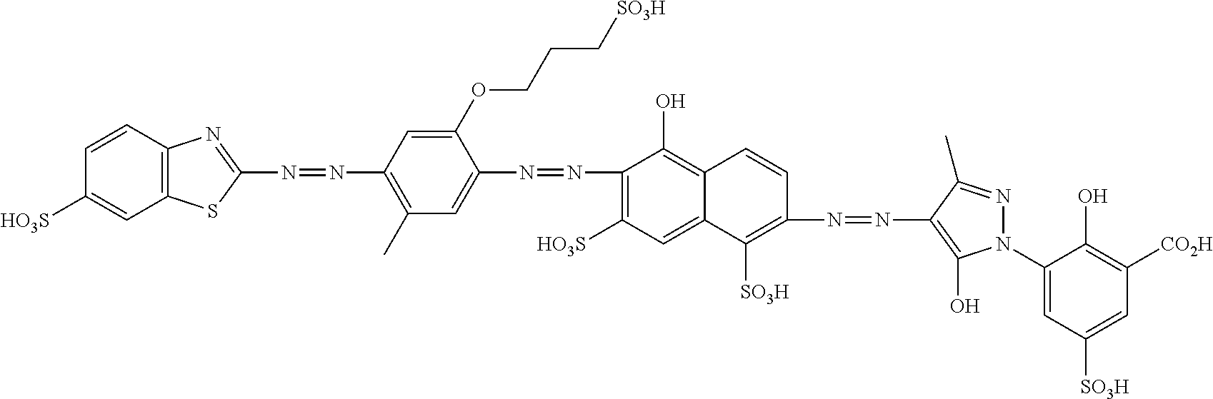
C1(N=NC2=CC(C)=C(N=NC3=NC4=C(S3)C=C([HO3S])C=C4)C=C2OCCC[SO3H])=C([HO3S])C=C2C(=C1O)C=CC(N=NC1=C(O)N(C3=CC([SO3H])=CC([CO2H])=C3O)N=C1C)=C2[SO3H]
